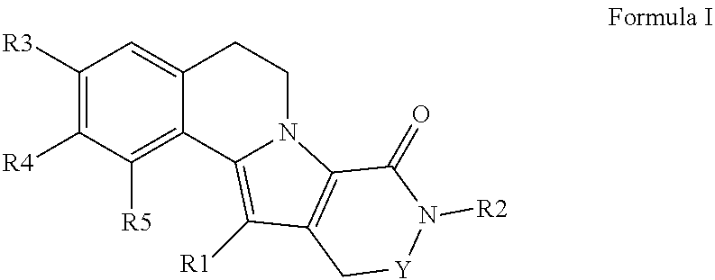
C1([R3])=C([R4])C([R5])=C2C(=C1)CCN1C2=C([R1])C2=C1C(=O)N([R2])[Y]C2
